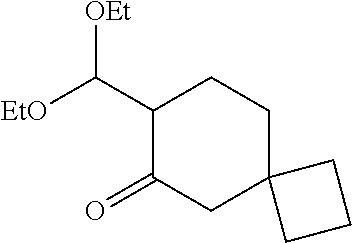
C1(C([EtO])[OEt])C(=O)CC2(CC1)CCC2
